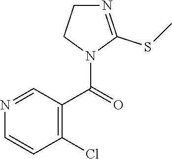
C1=CC(Cl)=C(C(=O)N2C(SC)=NCC2)C=N1
